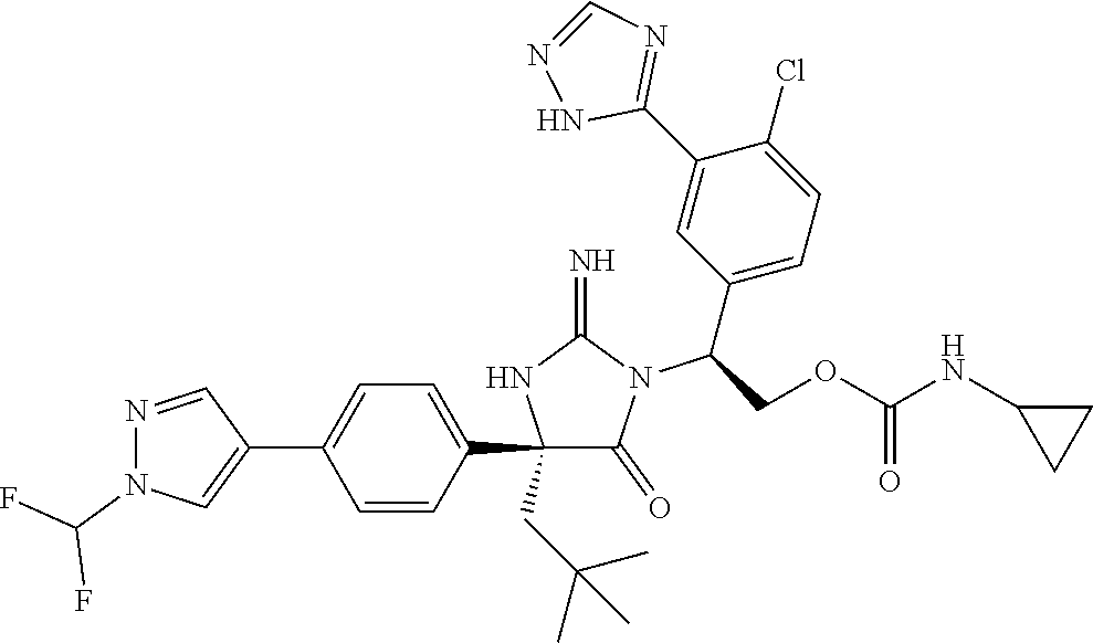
C1(C2=CC=C(C3=CN(C(F)F)N=C3)C=C2)(CC(C)(C)C)C(=O)N(C(C2=CC=C(Cl)C(C3=NC=NN3)=C2)COC(NC2CC2)=O)C(=N)N1
